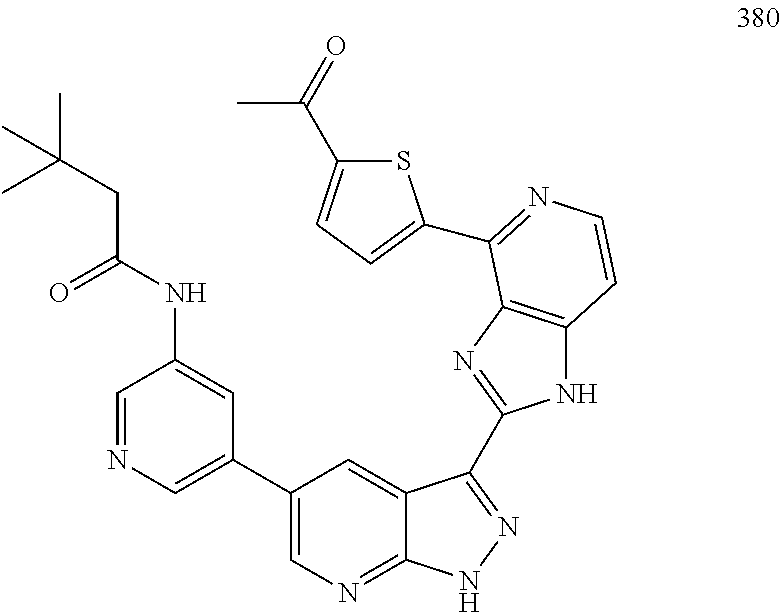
S1C(C(C)=O)=CC=C1C1=NC=CC2=C1N=C(C1=NNC3=NC=C(C4=CN=CC(NC(=O)CC(C)(C)C)=C4)C=C31)N2
